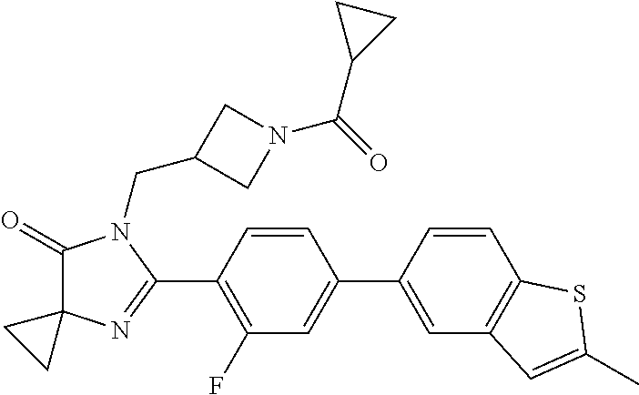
C1(=O)C2(N=C(C3=C(F)C=C(C4=CC5=C(C=C4)SC(C)=C5)C=C3)N1CC1CN(C(=O)C3CC3)C1)CC2
